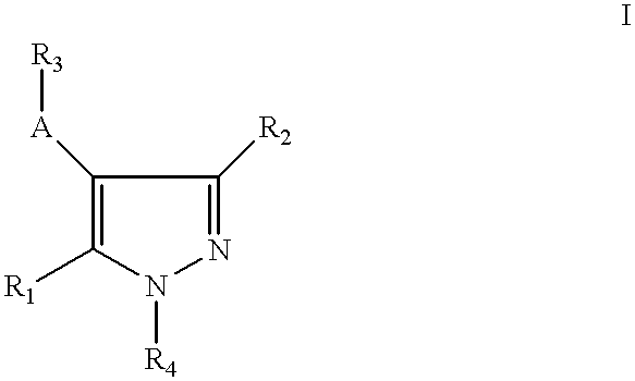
N1=C([R2])C([A][R3])=C([R1])N1[R4]
